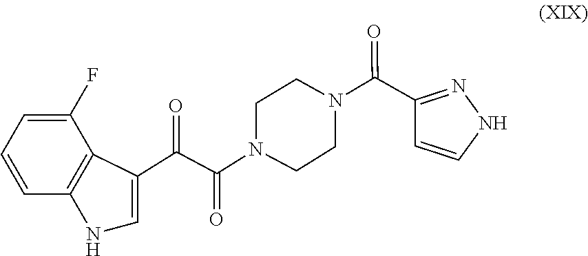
C1(F)=CC=CC2=C1C(C(C(N1CCN(C(C3=NNC=C3)=O)CC1)=O)=O)=CN2
